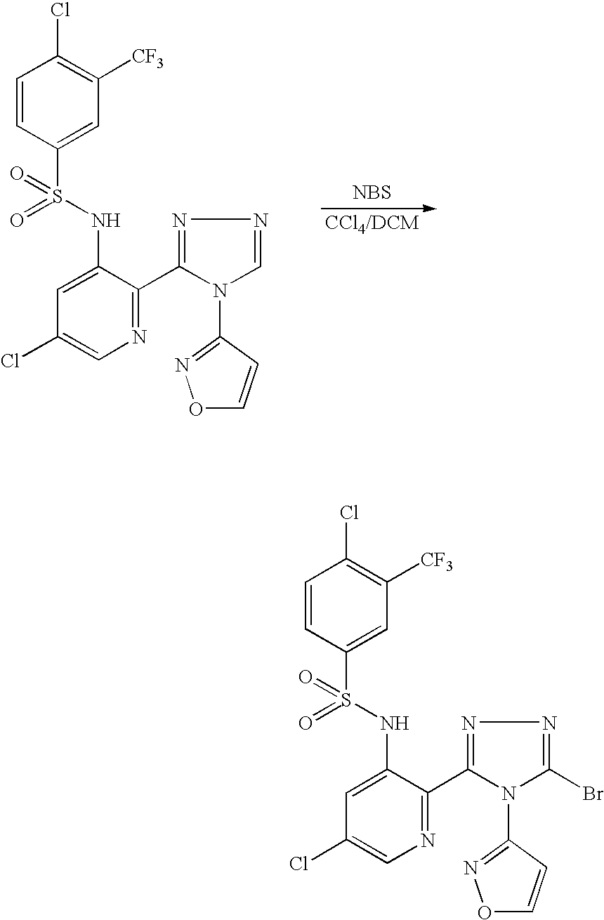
[NBS].C1=CC(S(NC2=CC(Cl)=CN=C2C2=NN=CN2C2=NOC=C2)(=O)=O)=CC([CF3])=C1Cl.C1=CC(S(NC2=CC(Cl)=CN=C2C2=NN=C(Br)N2C2=NOC=C2)(=O)=O)=CC([CF3])=C1Cl
